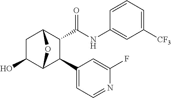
C1(O)C2C(C3=CC=NC(F)=C3)C(C(NC3=CC([CF3])=CC=C3)=O)C(C1)O2
